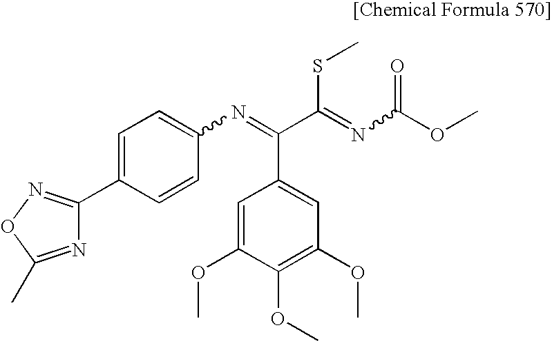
C1=C(C2=NOC(C)=N2)C=CC(N=C(C(=NC(OC)=O)SC)C2=CC(OC)=C(OC)C(OC)=C2)=C1
